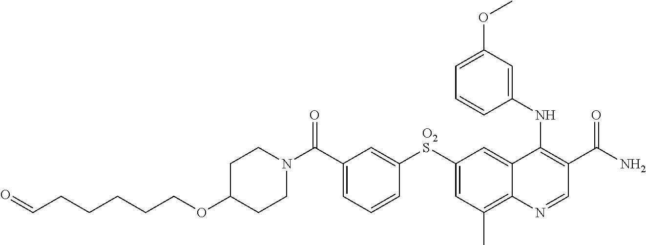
N1(C(C2=CC=CC([O2S]C3=CC(C)=C4C(=C3)C(NC3=CC(OC)=CC=C3)=C(C(N)=O)C=N4)=C2)=O)CCC(OCCCCCC=O)CC1
